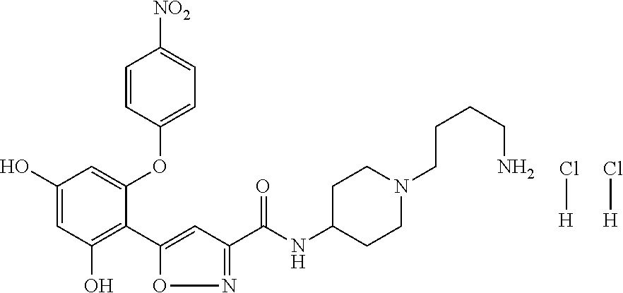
Cl[H].Cl[H].C1(O)=CC(O)=C(C2=CC(C(NC3CCN(CCCCN)CC3)=O)=NO2)C(OC2=CC=C([NO2])C=C2)=C1
